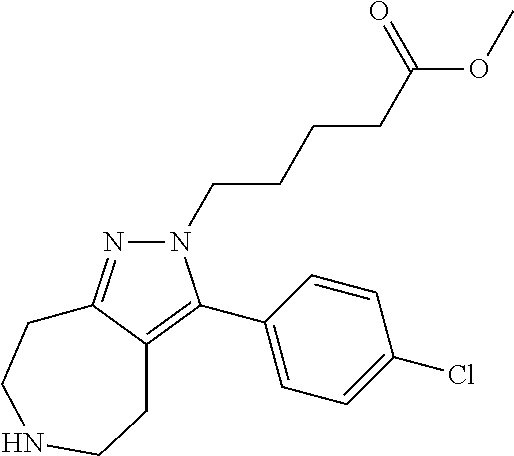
N1(CCCCC(OC)=O)N=C2C(=C1C1=CC=C(Cl)C=C1)CCNCC2
